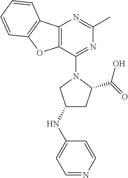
C1(NC2=CC=NC=C2)CC(C(O)=O)N(C2=NC(C)=NC3=C2OC2=C3C=CC=C2)C1
